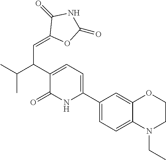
C1(C2=CC=C(C(C(C)C)C=C3OC(=O)NC3=O)C(=O)N2)=CC=C2C(=C1)OCCN2CC
